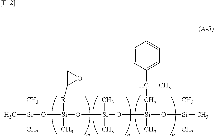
[[F12]].C[Si](C)(C)O[Si](O[Si](C)(C)O[Si](O[Si](C)(C)C)(CC(C)C1=CC=CC=C1)C)(C)[R]C1OC1
